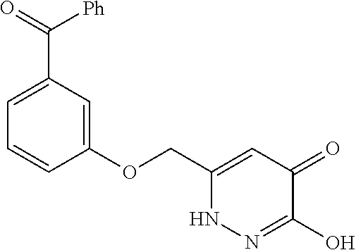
C1(OCC2=CC(=O)C(O)=NN2)=CC(C([Ph])=O)=CC=C1
